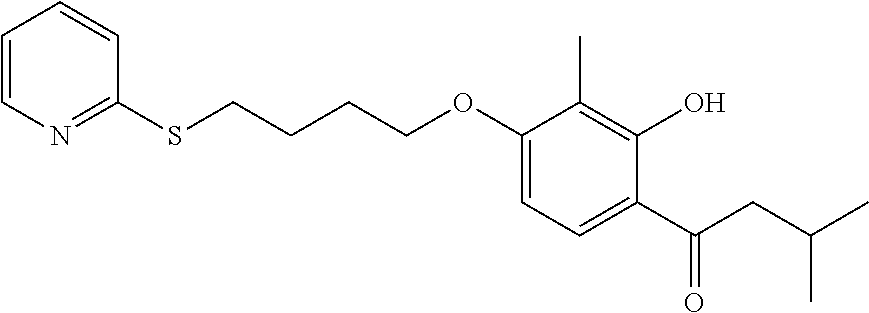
C1=CN=C(SCCCCOC2=CC=C(C(CC(C)C)=O)C(O)=C2C)C=C1
